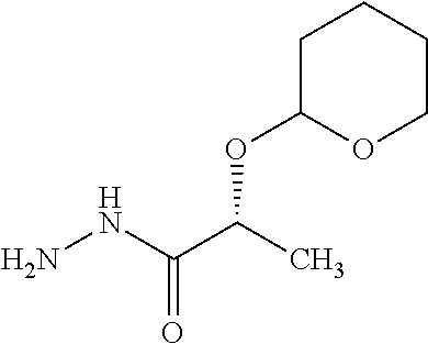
O(C(C)C(NN)=O)C1OCCCC1
